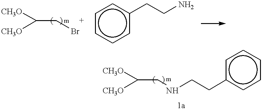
C(Br)C([CH3O])[CH3O].c1cccc(CCN)c1.[CH3O]C([CH3O])CNCCc1ccccc1
